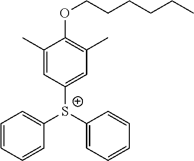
C1=CC=CC([S+](C2=CC=CC=C2)C2=CC(C)=C(OCCCCCC)C(C)=C2)=C1
